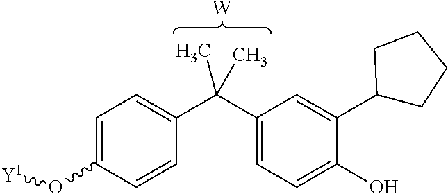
C1=C(O[Y1])C=CC(C(C2=CC=C(O)C(C3CCCC3)=C2)(C)C)=C1.[W]
